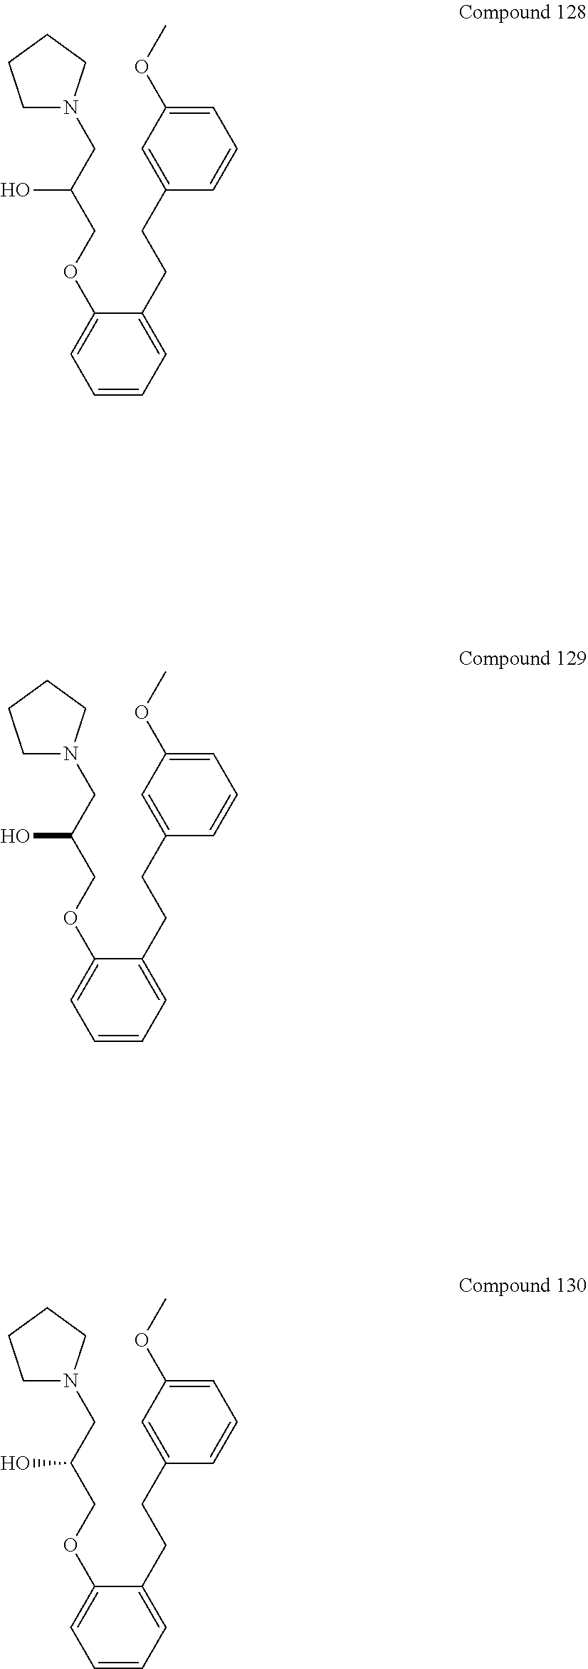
C(C(COC1=CC=CC=C1CCC1=CC(OC)=CC=C1)O)N1CCCC1.C(C(COC1=CC=CC=C1CCC1=CC(OC)=CC=C1)O)N1CCCC1.C(C(COC1=CC=CC=C1CCC1=CC(OC)=CC=C1)O)N1CCCC1
